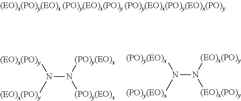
[(EO)x(PO)y]N([(EO)x(PO)y])N([(PO)y(EO)x])[(PO)y(EO)x].[(PO)y(EO)x]N([(PO)y(EO)x])N([(EO)x(PO)y])[(EO)x(PO)y]
